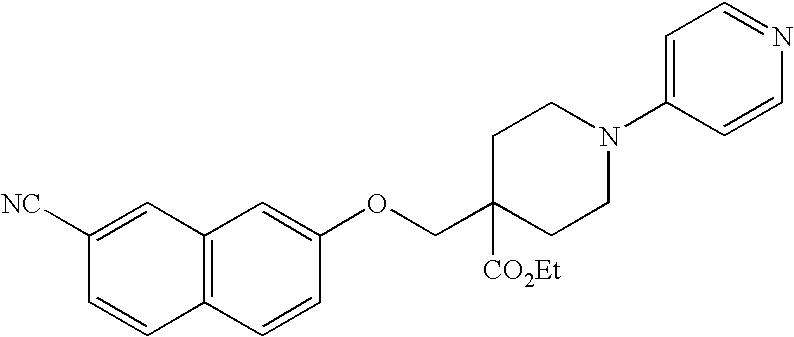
C12=C(C=CC(OCC3([CO2Et])CCN(C4=CC=NC=C4)CC3)=C1)C=CC([NC])=C2
